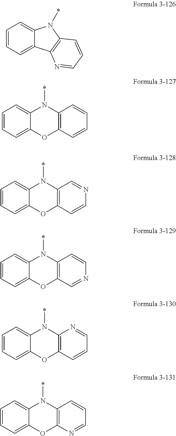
C1=CC=C2C(=C1)N(*)C1=C(O2)N=CC=C1.C1=CC=C2C(=C1)N(*)C1=C2N=CC=C1.C1=CC=C2C(=C1)N(*)C1=C(O2)C=CC=C1.C1=CC=C2C(=C1)N(*)C1=C(O2)C=CN=C1.C1=CC=C2C(=C1)N(*)C1=C(O2)C=NC=C1.C1=CC=C2C(=C1)N(*)C1=C(O2)C=CC=N1
